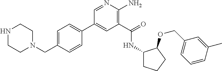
C1(C2=CC=C(CN3CCNCC3)C=C2)=CC(C(=O)NC2CCCC2OCC2=CC=CC(C)=C2)=C(N)N=C1
